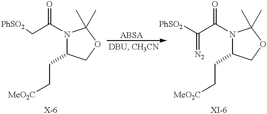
C(C(N1C(CC[MeO2C])COC1(C)C)=O)[PhSO2].C(C(N1C(CC[MeO2C])COC1(C)C)=O)([PhSO2])=[N2]
